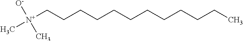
[N+](CCCCCCCCCCCC)(C)(C)[O-]
